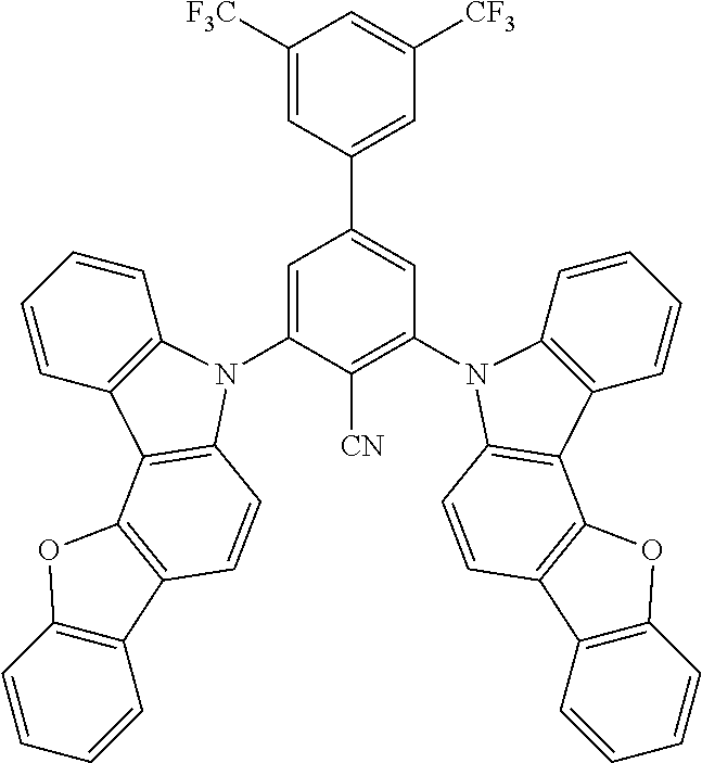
[CN]C1=C(N2C3=C(C=CC=C3)C3=C2C=CC2=C3OC3=C2C=CC=C3)C=C(C2=CC([CF3])=CC([F3C])=C2)C=C1N1C2=C(C=CC=C2)C2=C1C=CC1=C2OC2=C1C=CC=C2
